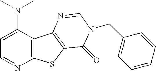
C12=C(SC3=C1N=CN(CC1=CC=CC=C1)C3=O)N=CC=C2N(C)C
